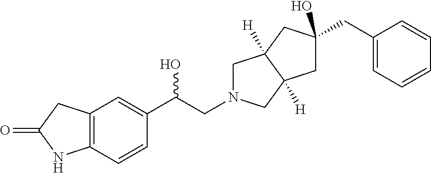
C12=C(C=CC(C(CN3CC4([H])C([H])(C3)CC(CC3=CC=CC=C3)(O)C4)O)=C1)NC(=O)C2
